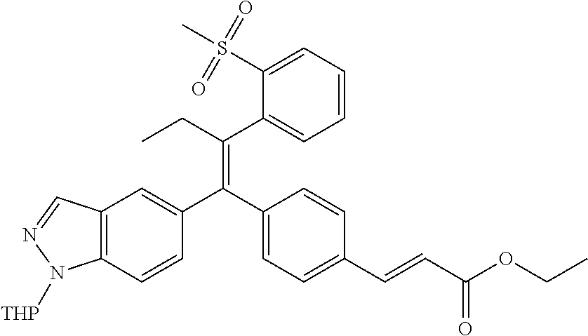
C12=C(C=CC(C(C3=CC=C(C=CC(OCC)=O)C=C3)=C(CC)C3=CC=CC=C3S(C)(=O)=O)=C1)N([THP])N=C2
